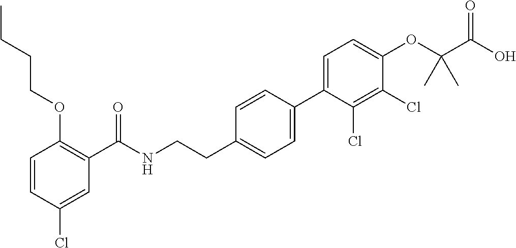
C1=CC(Cl)=CC(C(NCCC2=CC=C(C3=CC=C(OC(C(O)=O)(C)C)C(Cl)=C3Cl)C=C2)=O)=C1OCCCC
